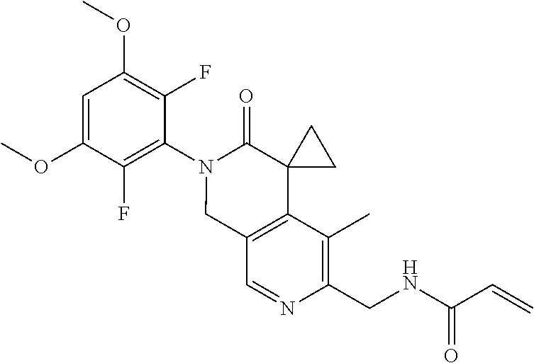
C1=C(OC)C(F)=C(N2CC3=C(C4(C2=O)CC4)C(C)=C(CNC(C=C)=O)N=C3)C(F)=C1OC
